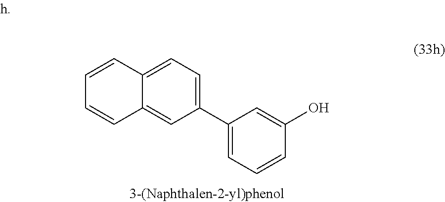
C1=CC2=CC=C(C3=CC=CC(O)=C3)C=C2C=C1
